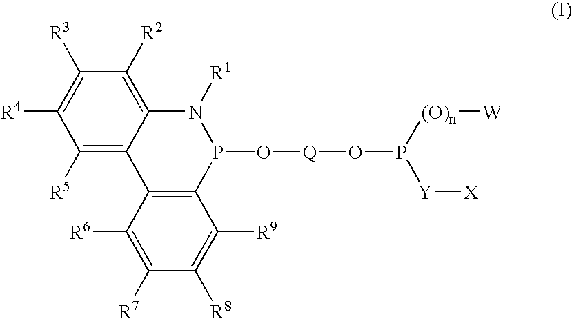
C1([R5])=C2C(=C([R2])C([R3])=C1[R4])N([R1])P(O[Q]OP([(O)n][W])[Y][X])C1=C2C([R6])=C([R7])C([R8])=C1[R9]
